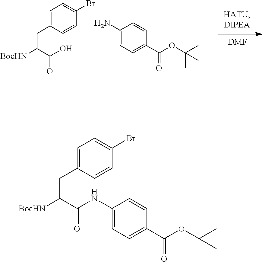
C1=C(CC([BocHN])C(O)=O)C=CC(Br)=C1.C1(N)=CC=C(C(OC(C)(C)C)=O)C=C1.[DMF].C1=C(CC([BocHN])C(=O)NC2=CC=C(C(OC(C)(C)C)=O)C=C2)C=CC(Br)=C1
